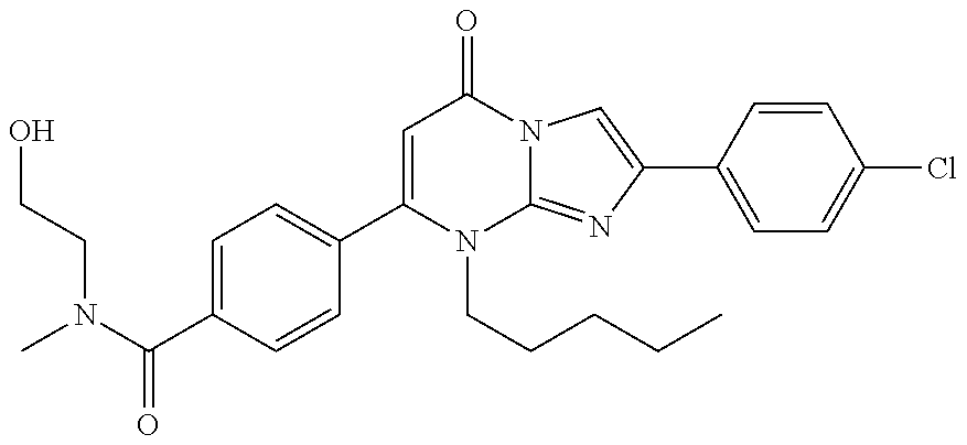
C1(C(N(CCO)C)=O)=CC=C(C2=CC(=O)N3C(=NC(C4=CC=C(Cl)C=C4)=C3)N2CCCCC)C=C1
